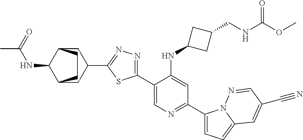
C1(C2=CN=C(C3=CC=C4N3N=CC(C#N)=C4)C=C2NC2CC(CNC(OC)=O)C2)=NN=C(C2CC3C(NC(=O)C)C(C2)CC3)S1
